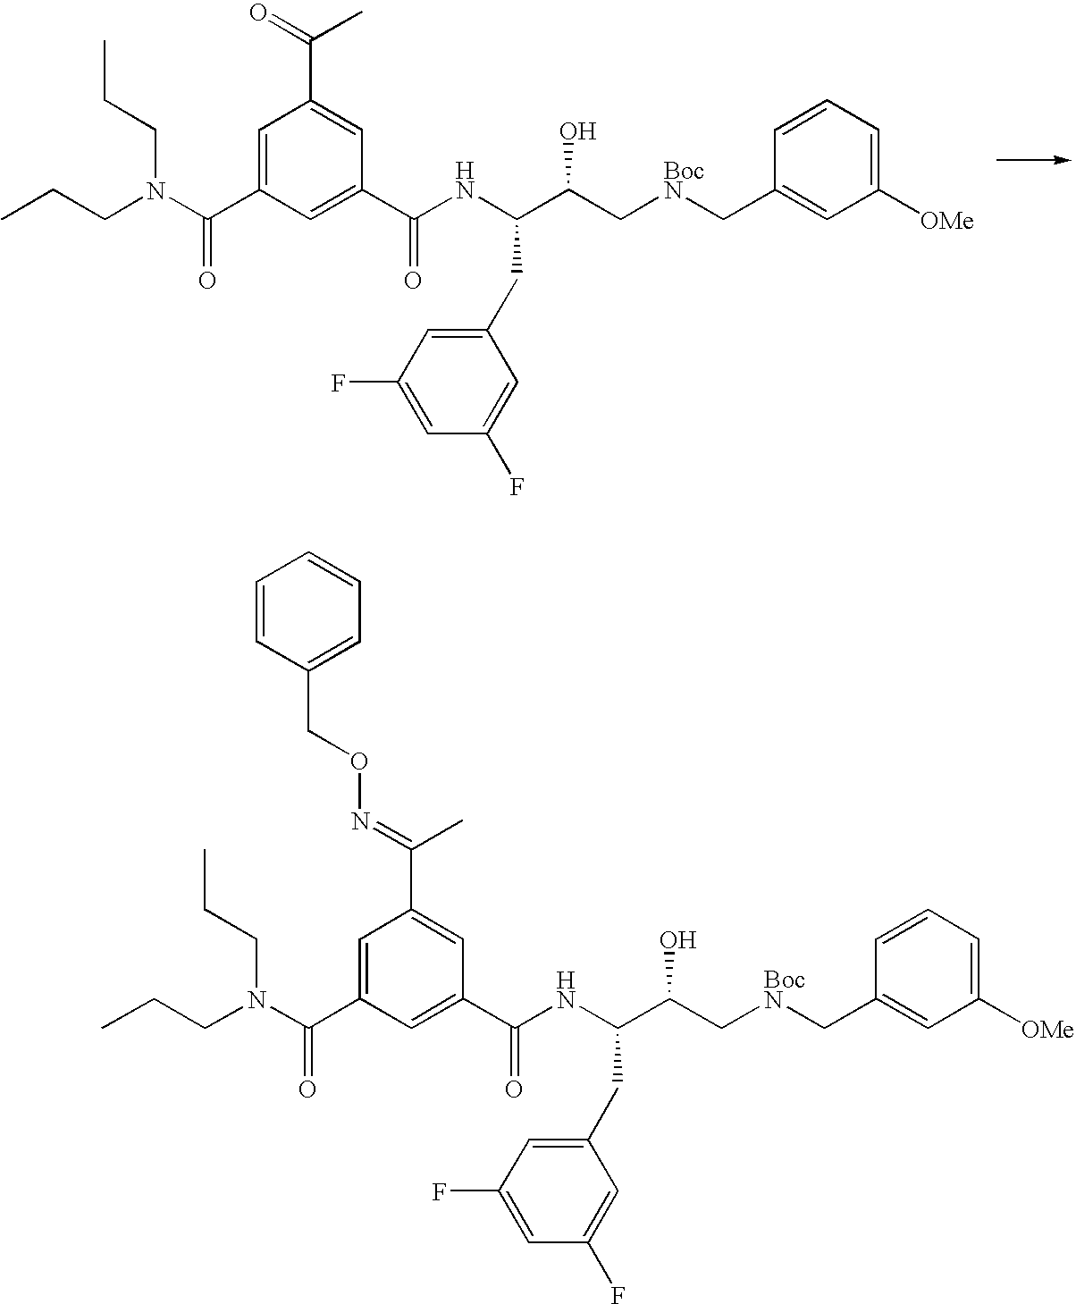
CCCN(C(=O)C1=CC(C(C)=O)=CC(C(NC(C(C[BocN]CC2=CC([OMe])=CC=C2)O)CC2=CC(F)=CC(F)=C2)=O)=C1)CCC.CCCN(C(=O)C1=CC(C(C)=NOCC2=CC=CC=C2)=CC(C(NC(C(C[BocN]CC2=CC([OMe])=CC=C2)O)CC2=CC(F)=CC(F)=C2)=O)=C1)CCC
